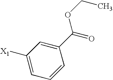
C1=CC(C(=O)OCC)=CC([X1])=C1
